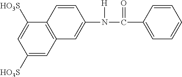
C12=C(C=CC(N(C(C3=CC=CC=C3)=O)[H])=C1)C([HO3S])=CC([HO3S])=C2
